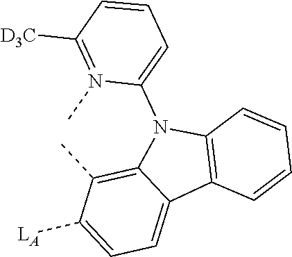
C1=C([LA])C(C)=C2C(=C1)C1=C(N2C2=CC=CC([D3C])=N2C)C=CC=C1
